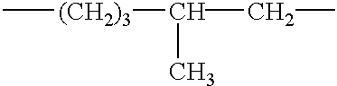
C[(CH2)3]C(C)CC
